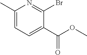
C1(C(OC)=O)=CC=C(C)N=C1Br
